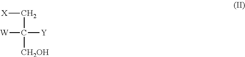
[X]CC([CH2OH])([Y])[W]
